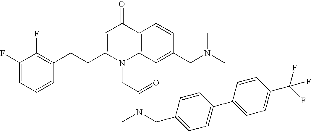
C1(F)=CC=CC(CCC2=CC(=O)C3=C(N2CC(N(CC2=CC=C(C4=CC=C(C(F)(F)F)C=C4)C=C2)C)=O)C=C(CN(C)C)C=C3)=C1F
